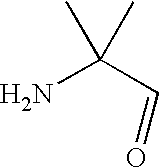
NC(C=O)(C)C
